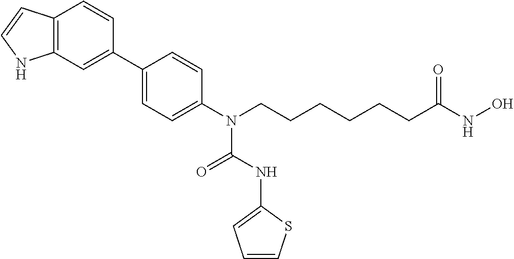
C1(C2=CC3=C(C=C2)C=CN3)=CC=C(N(CCCCCCC(NO)=O)C(=O)NC2=CC=CS2)C=C1
